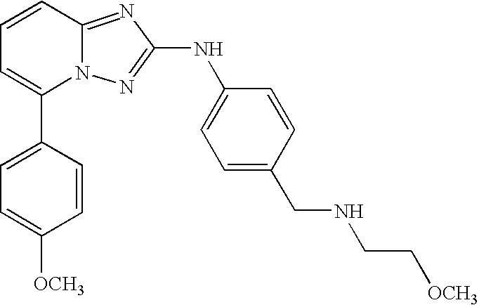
C1(C2=CC=C([OCH3])C=C2)=CC=CC2=NC(NC3=CC=C(CNCC[OCH3])C=C3)=NN12
